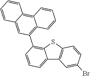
C12=CC=CC(C3=C4C(=C5C(=C3)C=CC=C5)C=CC=C4)=C1SC1=C2C=C(Br)C=C1
